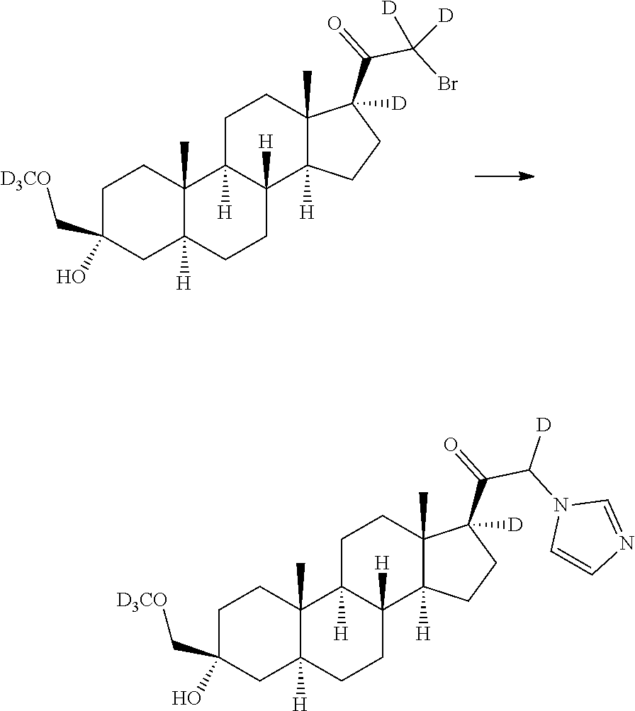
C1C(C[D3CO])(O)CC2([H])C(C)(C1)C1([H])C([H])(CC2)C2([H])C(C)(CC1)C(C(=O)C(Br)([D])[D])([D])CC2.C1C(C[D3CO])(O)CC2([H])C(C)(C1)C1([H])C([H])(CC2)C2([H])C(C)(CC1)C(C(=O)C(N1C=CN=C1)[D])([D])CC2
